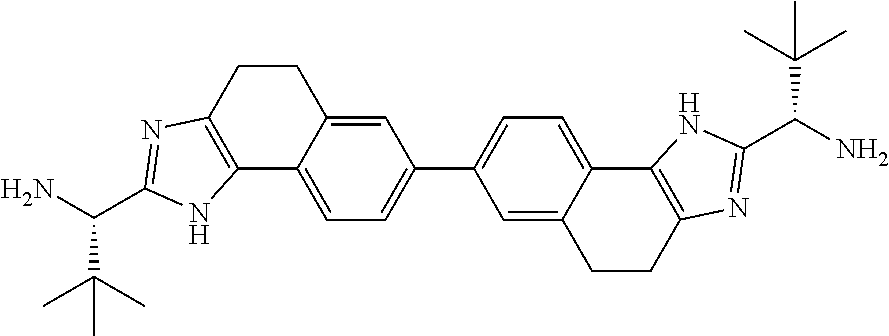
C1=C2C(=CC=C1C1=CC=C3C(=C1)CCC1=C3NC(C(N)C(C)(C)C)=N1)C1=C(CC2)N=C(C(N)C(C)(C)C)N1
